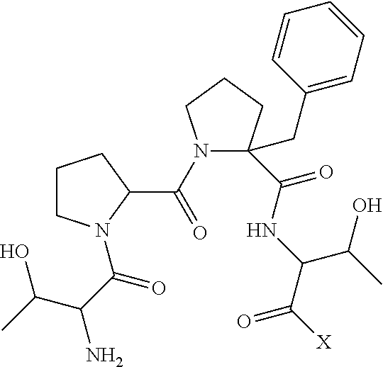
C1CN(C(C(N)C(C)O)=O)C(C(=O)N2CCCC2(CC2=CC=CC=C2)C(NC(C(=O)[X])C(O)C)=O)C1
